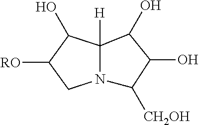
[H]C12N(C([CH2OH])C(O)C1O)CC([RO])C2O
